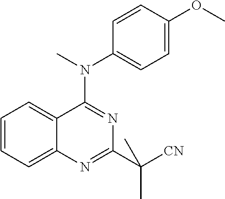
C1=CC=C2C(=C1)C(N(C)C1=CC=C(OC)C=C1)=NC(C([CN])(C)C)=N2
